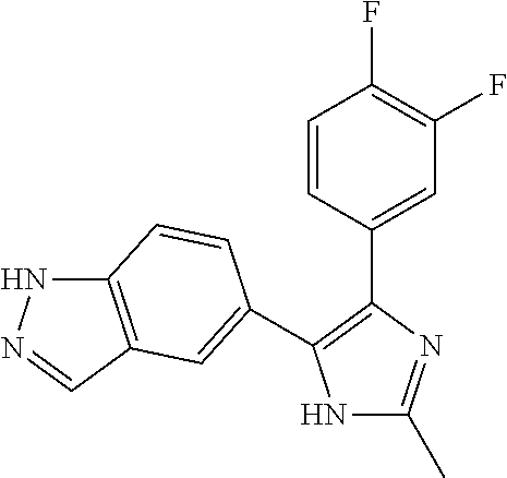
N1C(C)=NC(C2=CC(F)=C(F)C=C2)=C1C1=CC2=C(NN=C2)C=C1
